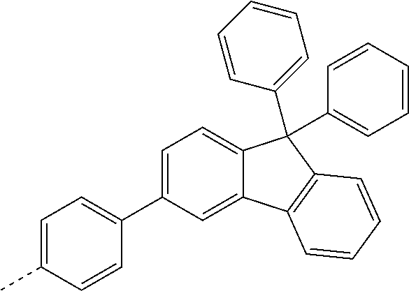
C1=C(C2=CC=C(C)C=C2)C=C2C(=C1)C(C1=CC=CC=C1)(C1=CC=CC=C1)C1=C2C=CC=C1
